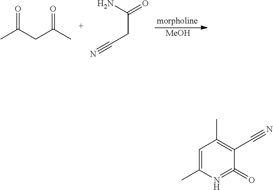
[MeOH].CC(CC(C)=O)=O.C(CC#N)(N)=O.C1=C(C)N=C(=O)C(C#N)=C1C
